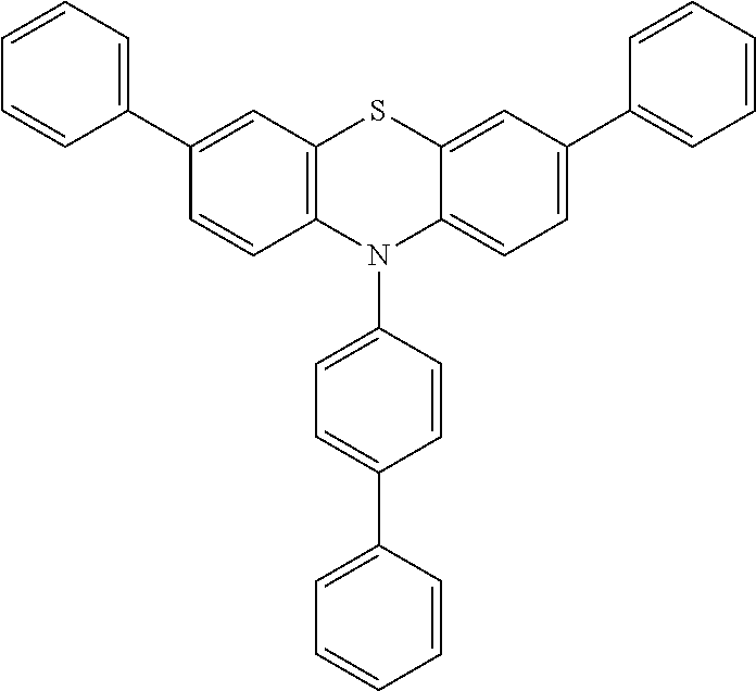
C1(C2=CC=CC=C2)=CC2=C(C=C1)N(C1=CC=C(C3=CC=CC=C3)C=C1)C1=CC=C(C3=CC=CC=C3)C=C1S2
